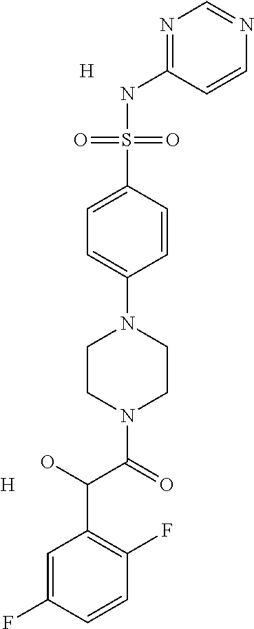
[H].N1(C2=CC=C(S(NC3=NC=NC=C3)(=O)=O)C=C2)CCN(C(=O)C(O)C2=C(F)C=CC(F)=C2)CC1.[H]
